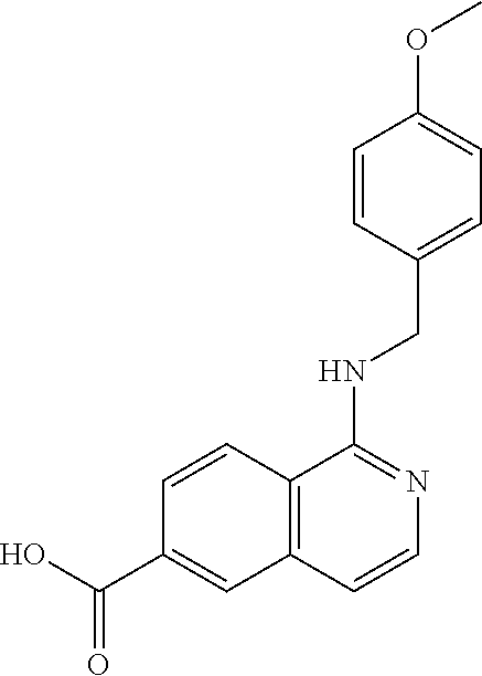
C1=CC(CNC2=NC=CC3=C2C=CC(C(O)=O)=C3)=CC=C1OC
